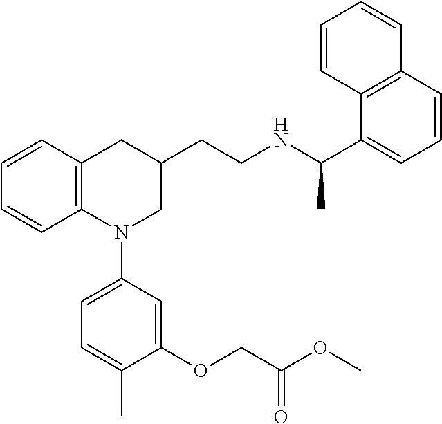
C1=CC2=C(C=C1)N(C1=CC=C(C)C(OCC(=O)OC)=C1)CC(CCNC(C1=CC=CC3=C1C=CC=C3)C)C2
